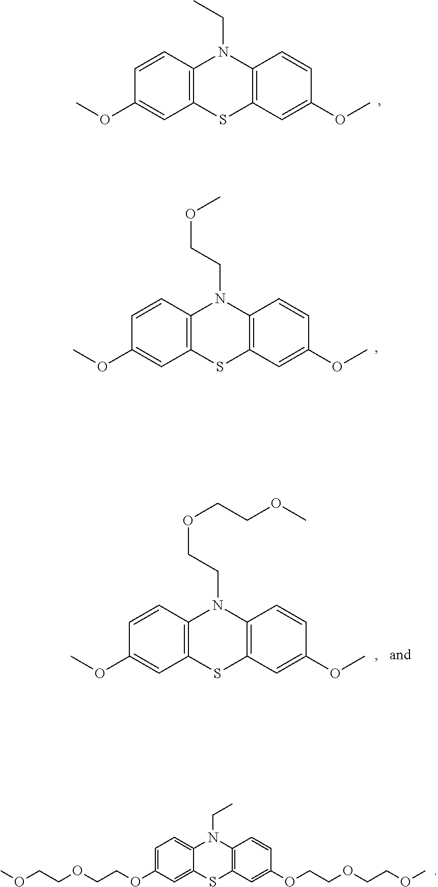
C1=CC2=C(C=C1OC)SC1=C(N2CC)C=CC(OC)=C1.C1=CC2=C(C=C1OC)SC1=C(N2CCOC)C=CC(OC)=C1.C1=CC2=C(C=C1OC)SC1=C(N2CCOCCOC)C=CC(OC)=C1.C1=C(OCCOCCOC)C=C2C(=C1)N(CC)C1=C(S2)C=C(OCCOCCOC)C=C1
